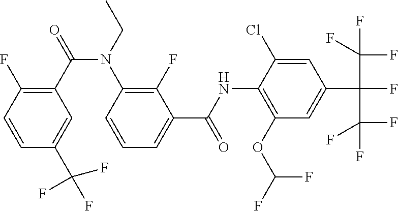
C1=CC(F)=C(C(=O)N(CC)C2=C(F)C(C(NC3=C(OC(F)F)C=C(C(F)(C(F)(F)F)C(F)(F)F)C=C3Cl)=O)=CC=C2)C=C1C(F)(F)F
